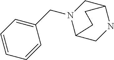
C1(CN2CC3NCC2CC3)=CC=CC=C1
